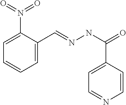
C1=C(N(=O)=O)C(C=NNC(=O)C2=CC=NC=C2)=CC=C1
